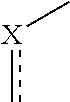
[X](c)C
